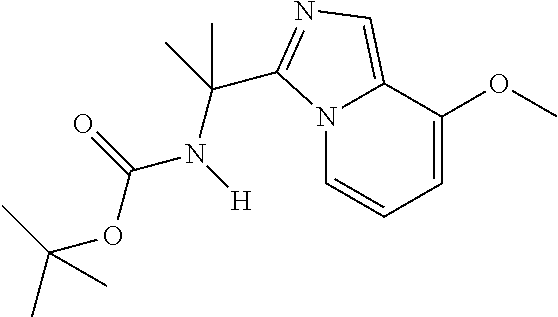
N12C=CC=C(OC)C1=CN=C2C(C)(C)N([H])C(=O)OC(C)(C)C
